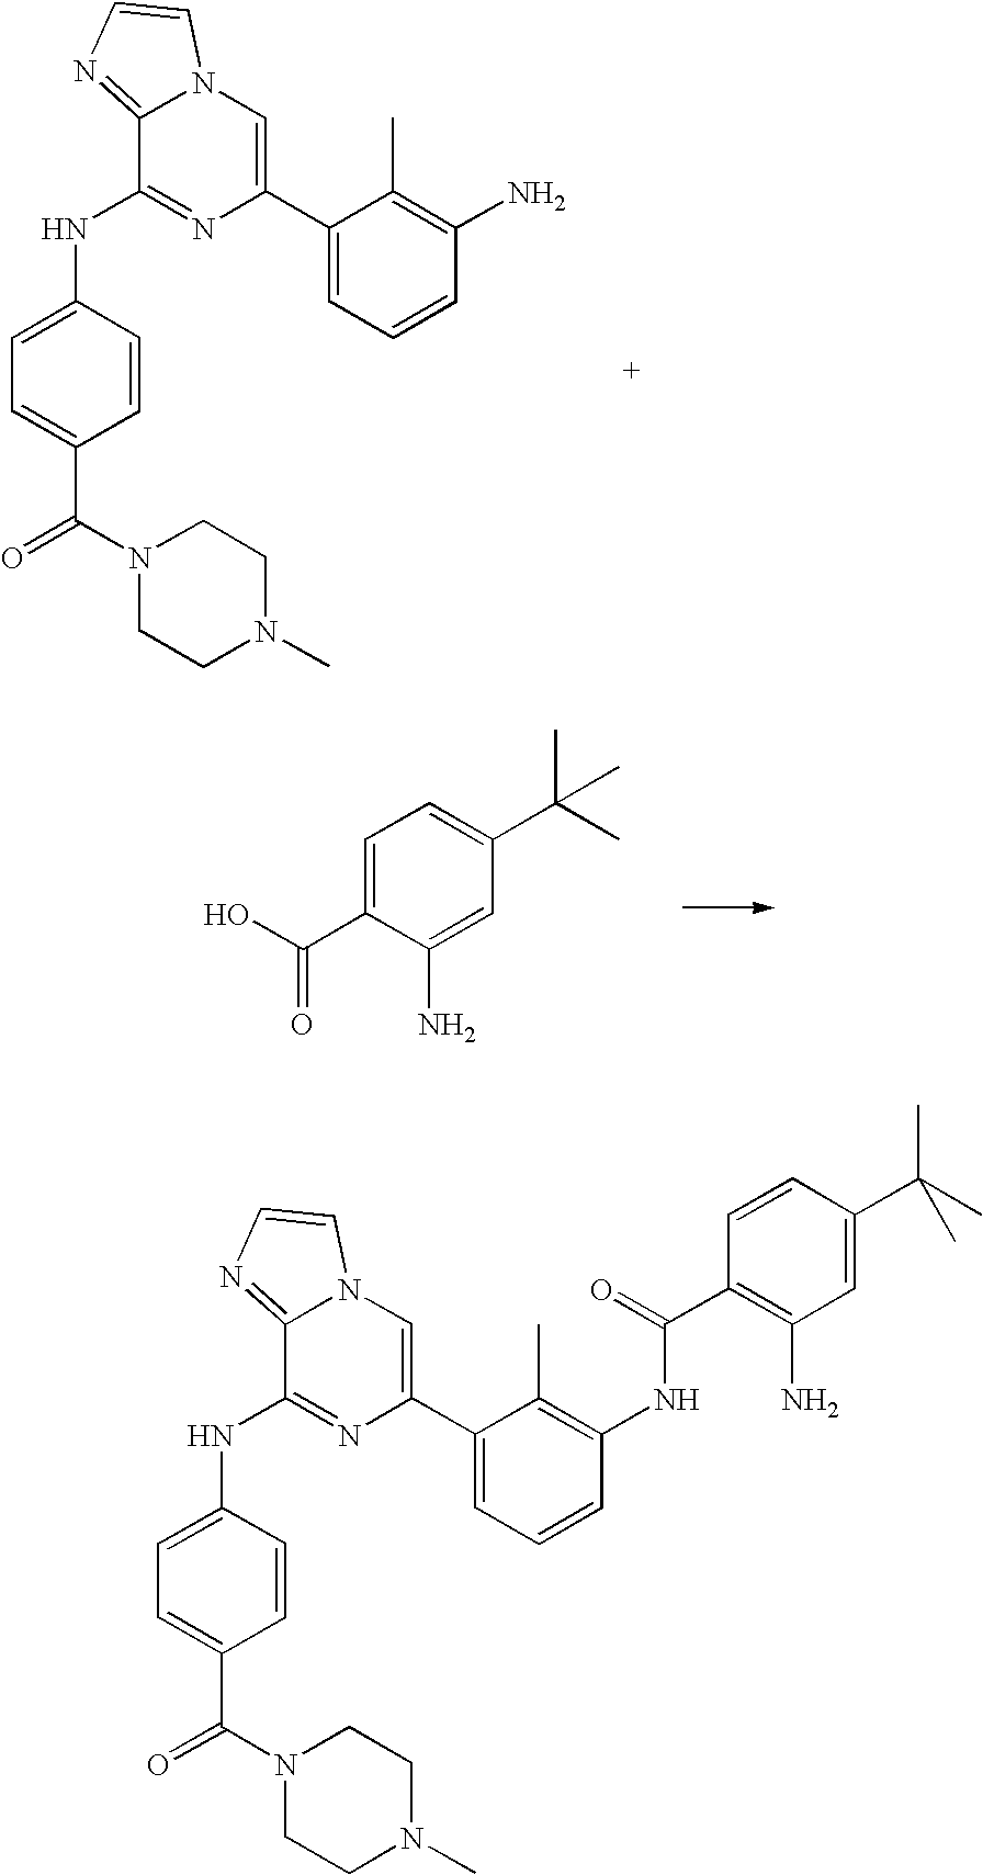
C1(C2=CN3C(=NC=C3)C(NC3=CC=C(C(=O)N4CCN(C)CC4)C=C3)=N2)=CC=CC(N)=C1C.C1=C(C(O)=O)C(N)=CC(C(C)(C)C)=C1.N1(C(=O)C2=CC=C(NC3=NC(C4=CC=CC(NC(C5=C(N)C=C(C(C)(C)C)C=C5)=O)=C4C)=CN4C3=NC=C4)C=C2)CCN(C)CC1
